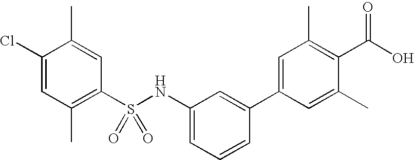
S(NC1=CC=CC(C2=CC(C)=C(C(O)=O)C(C)=C2)=C1)(=O)(=O)C1=C(C)C=C(Cl)C(C)=C1
